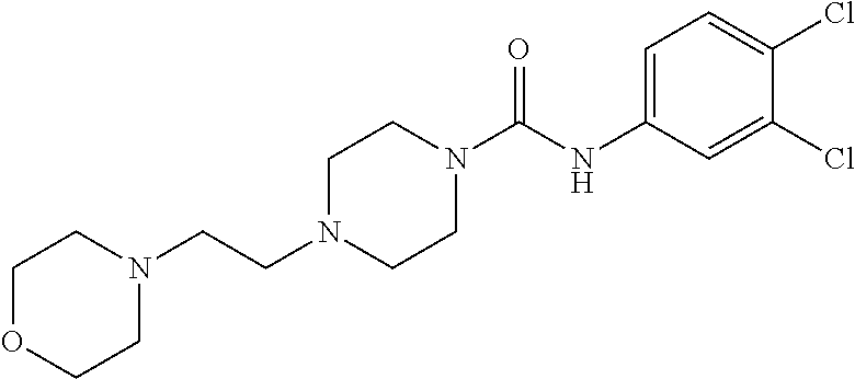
C(CN1CCN(C(=O)NC2=CC=C(Cl)C(Cl)=C2)CC1)N1CCOCC1
